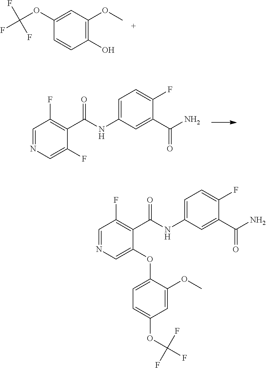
C1(OC(F)(F)F)=CC(OC)=C(O)C=C1.C1=NC=C(F)C(C(NC2=CC=C(F)C(C(=O)N)=C2)=O)=C1F.C1=NC=C(OC2=CC=C(OC(F)(F)F)C=C2OC)C(C(NC2=CC=C(F)C(C(=O)N)=C2)=O)=C1F
